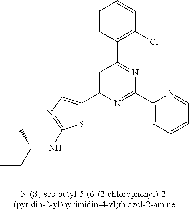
C1=CC(C2=NC(C3=CC=CC=N3)=NC(C3=CN=C(NC(CC)C)S3)=C2)=C(Cl)C=C1
